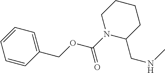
C1(COC(N2C(CNC)CCCC2)=O)=CC=CC=C1
